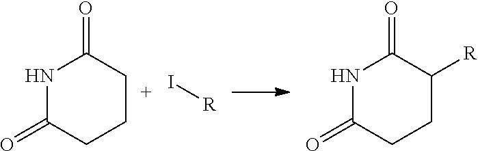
N1C(=O)CCCC1=O.I[R].N1C(=O)CCC([R])C1=O
